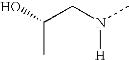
OC(CN([H])C)C
